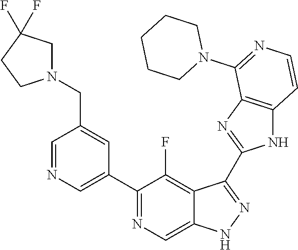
C1=NC=C(C2=NC=C3C(=C2F)C(C2=NC4=C(N2)C=CN=C4N2CCCCC2)=NN3)C=C1CN1CC(F)(F)CC1
